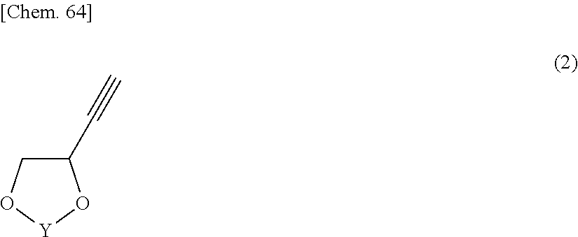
C1(C#C)CO[Y]O1
